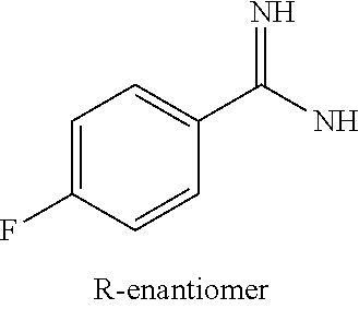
C1=C(F)C=CC(C(N)=N)=C1
